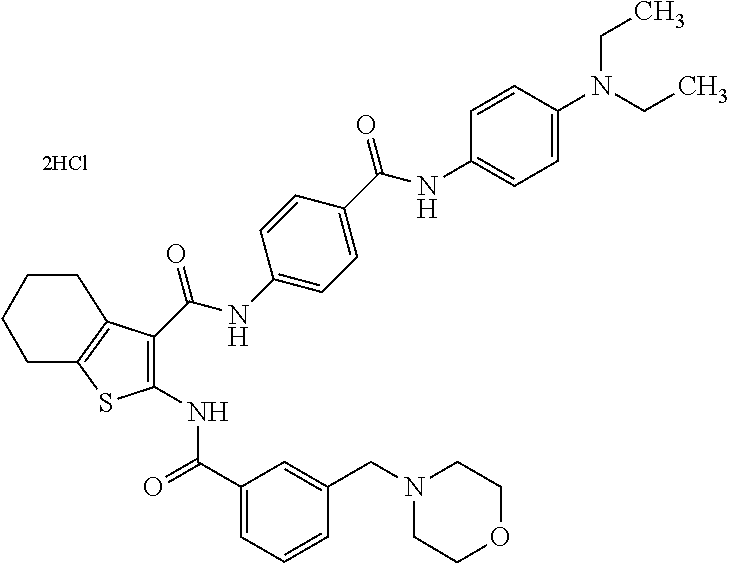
C1(C(=O)NC2=C(C(NC3=CC=C(C(NC4=CC=C(N(CC)CC)C=C4)=O)C=C3)=O)C3=C(S2)CCCC3)=CC=CC(CN2CCOCC2)=C1
